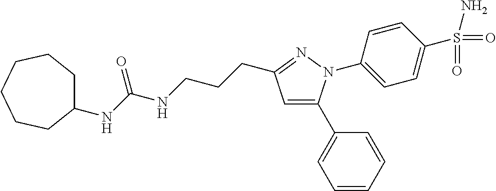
C1CCCCCC1NC(NCCCC1=NN(C2=CC=C(S(=O)(=O)N)C=C2)C(C2=CC=CC=C2)=C1)=O
